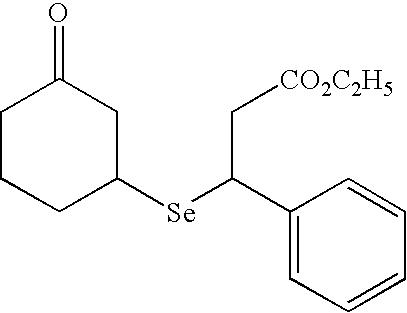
C([CO2C2H5])C([Se]C1CC(=O)CCC1)C1=CC=CC=C1
